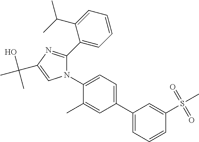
C1(N2C(C3=CC=CC=C3C(C)C)=NC(C(O)(C)C)=C2)=CC=C(C2=CC=CC(S(C)(=O)=O)=C2)C=C1C
